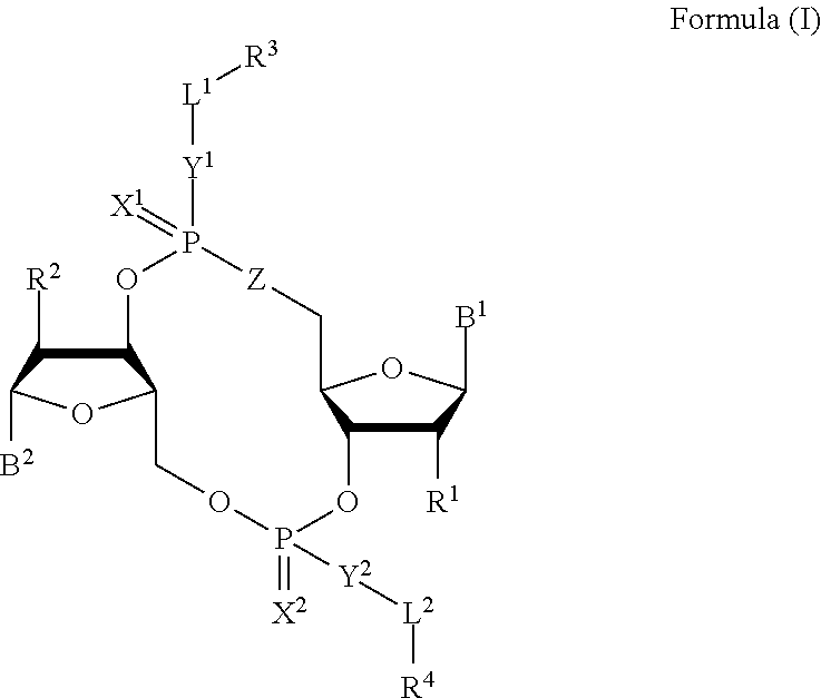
C12C([R2])C([B2])OC1COP([Y2][L2][R4])(=[X2])OC1C([R1])C([B1])OC1C[Z]P([Y1][L1][R3])(=[X1])O2
